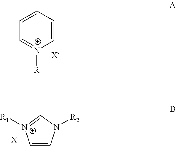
C1=CC=CC=[N+]1[R].[X-].C1=[N+]([R1])C=CN1[R2].[X-]
